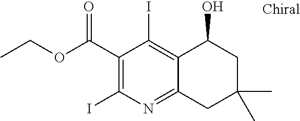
C1(C(OCC)=O)=C(I)N=C2C(=C1I)C(O)CC(C)(C)C2
